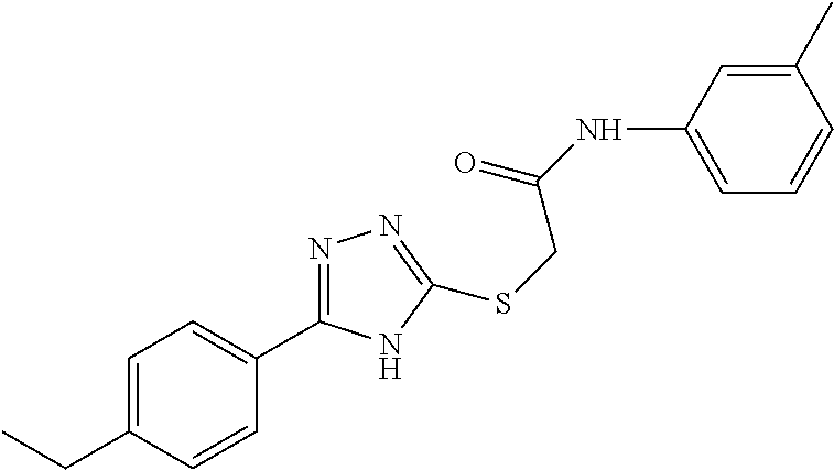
C1=C(CC)C=CC(C2=NN=C(SCC(=O)NC3=CC=CC(C)=C3)N2)=C1
